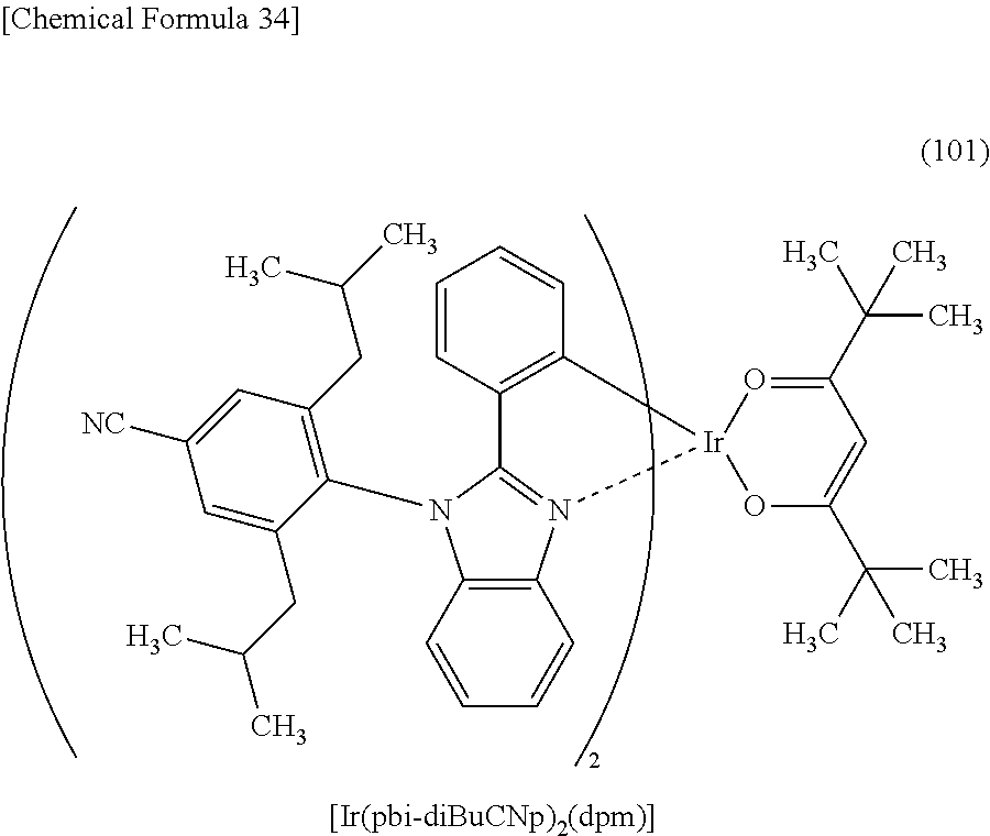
C12=C(C=CC=C1)N(C1=C(CC(C)C)C=C([NC])C=C1CC(C)C)C1=N2[Ir]2(C3=C1C=CC=C3)OC(C(C)(C)C)=CC(C(C)(C)C)=O2
